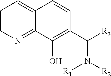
C1=CN=C2C(=C1)C=CC(C(N([R1])[R2])[R3])=C2O
